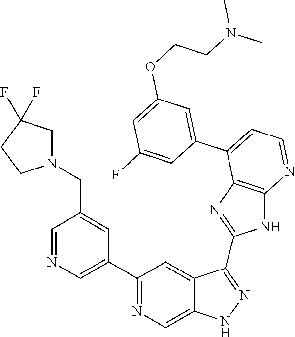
C1(C2=NC=C3C(=C2)C(C2=NC4=C(N2)N=CC=C4C2=CC(OCCN(C)C)=CC(F)=C2)=NN3)=CN=CC(CN2CC(F)(F)CC2)=C1
